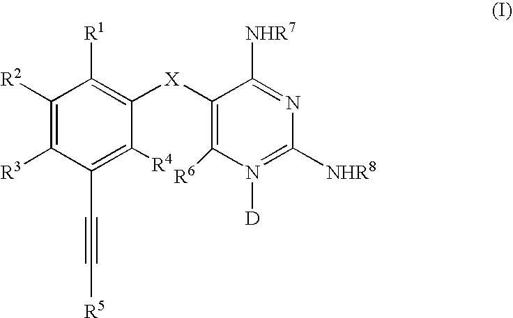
C1([R2])=C([R3])C(C#C[R5])=C([R4])C([X]C2=C([R6])N([D])=C([NHR8])N=C2[NHR7])=C1[R1]
